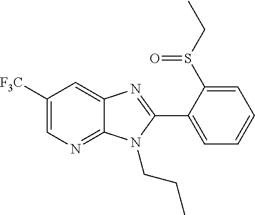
C1([F3C])=CN=C2C(=C1)N=C(C1=CC=CC=C1S(CC)=O)N2CCC
